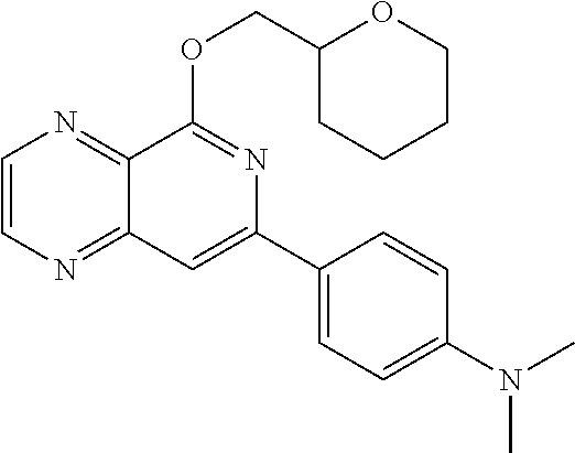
C1=CN=C2C(=N1)C(OCC1CCCCO1)=NC(C1=CC=C(N(C)C)C=C1)=C2
